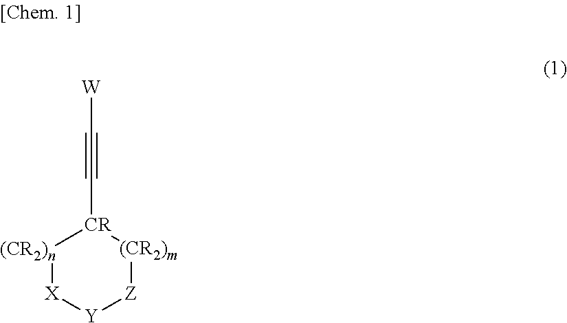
[(CR2)n]1[X][Y][Z][(CR2)m][CR]1C#C[W]
